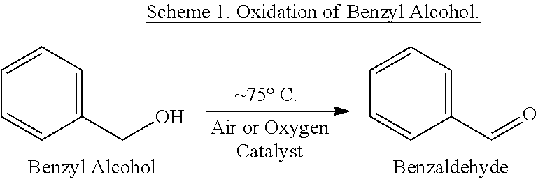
C1=CC=C(C=O)C=C1.C1=CC=C(CO)C=C1
